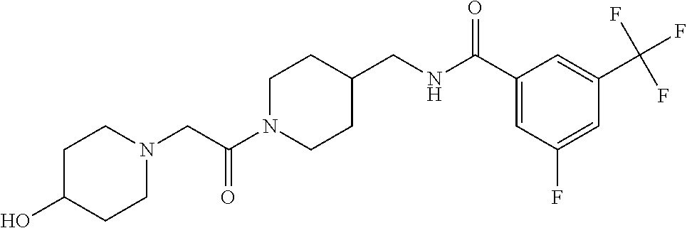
C1N(C(CN2CCC(O)CC2)=O)CCC(CNC(C2=CC(F)=CC(C(F)(F)F)=C2)=O)C1
